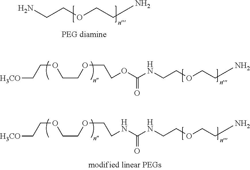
NCCOCCN.[H3CO]CCOCCOCCOC(NCCOCCN)=O.[H3CO]CCOCCOCCNC(NCCOCCN)=O
